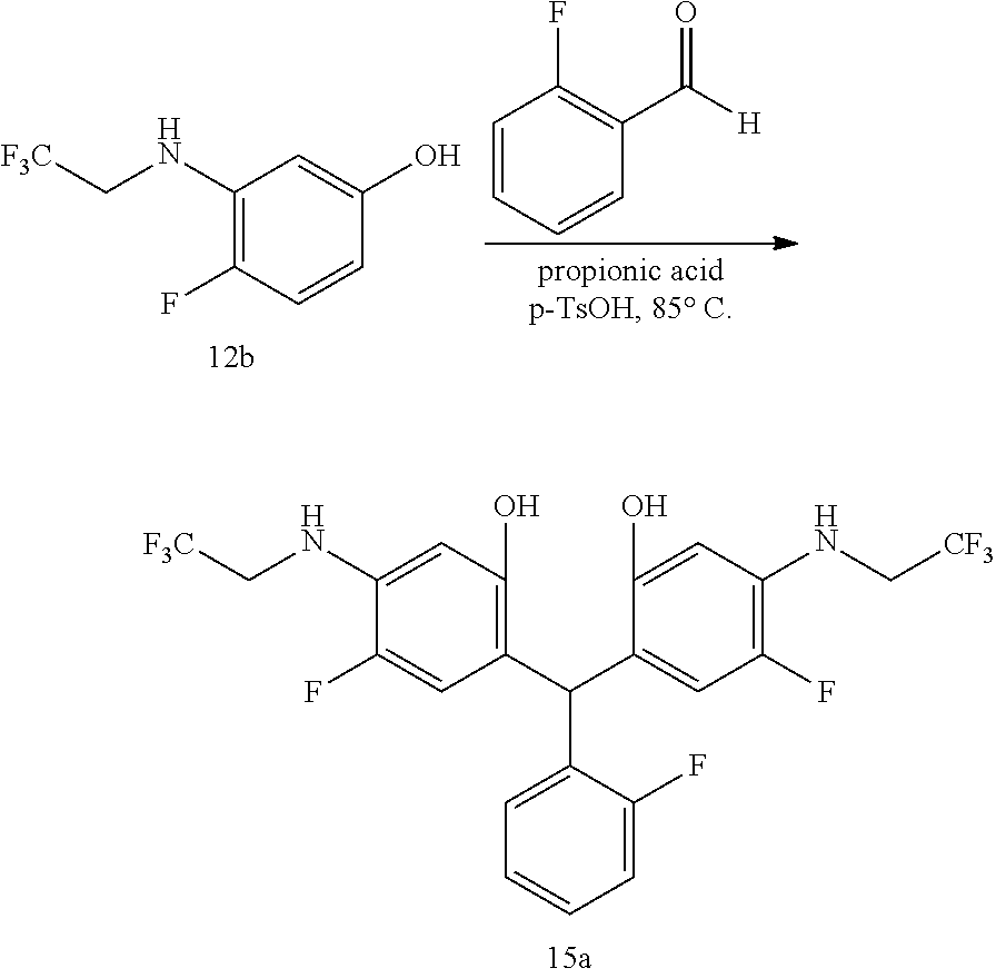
C1=CC=CC(C([H])=O)=C1F.C1(NC[F3C])=C(F)C=CC(O)=C1.C1(NC[F3C])=CC(O)=C(C(C2=CC(F)=C(NC[CF3])C=C2O)C2=CC=CC=C2F)C=C1F
